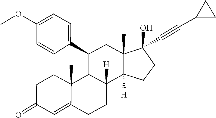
C1(C#CC2CC2)(O)C2(C)C([H])(CC1)C1([H])CCC3=CC(=O)CCC3(C)C1C(C1=CC=C(OC)C=C1)C2
